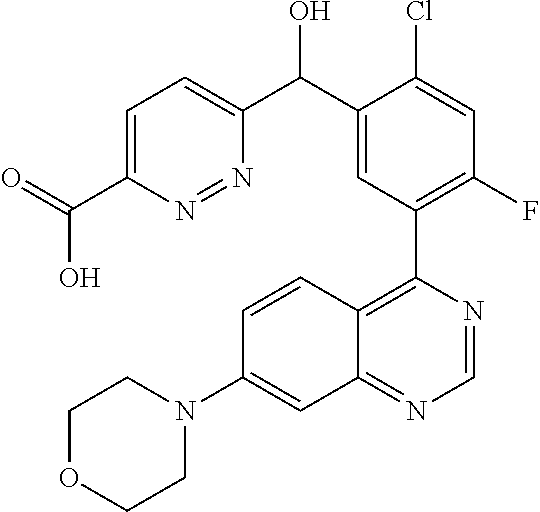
C1=C(C(=O)O)N=NC(C(C2=CC(C3=C4C(=NC=N3)C=C(N3CCOCC3)C=C4)=C(F)C=C2Cl)O)=C1
